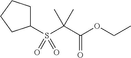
C1(S(C(C(OCC)=O)(C)C)(=O)=O)CCCC1
